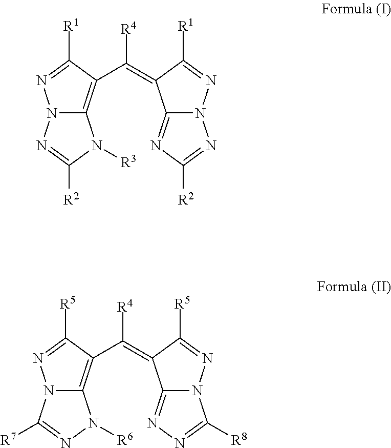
N12C(=C(C(=C3C4=NC([R2])=NN4N=C3[R1])[R4])C([R1])=N1)N([R3])C([R2])=N2.N12C(=C(C(=C3C4=NN=C([R8])N4N=C3[R5])[R4])C([R5])=N1)N([R6])N=C2[R7]
